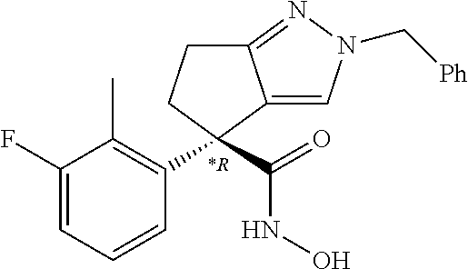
C1C2=NN(C[Ph])C=C2C(C(=O)NO)(C2=C(C)C(F)=CC=C2)C1.[*R]
